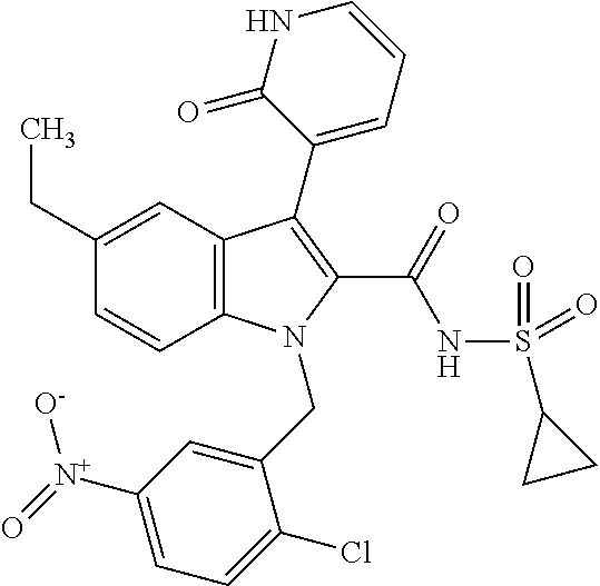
C12=C(C=C(CC)C=C1)C(C1=CC=CNC1=O)=C(C(=O)NS(C1CC1)(=O)=O)N2CC1=CC([N+](=O)[O-])=CC=C1Cl
